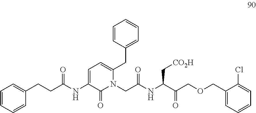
C(CC(NC1=CC=C(CC2=CC=CC=C2)N(CC(NC(C(COCC2=CC=CC=C2Cl)=O)C[CO2H])=O)C1=O)=O)C1=CC=CC=C1
